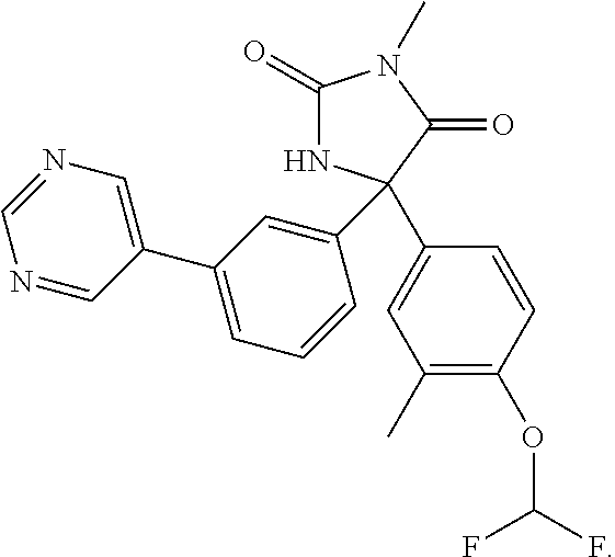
C1(=O)NC(C2=CC(C3=CN=CN=C3)=CC=C2)(C2=CC(C)=C(OC(F)F)C=C2)C(=O)N1C
